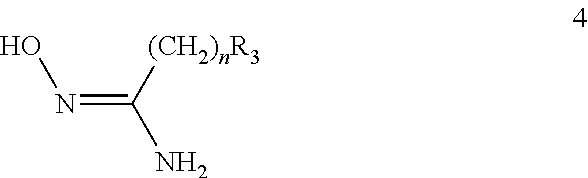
N(=C([(CH2)nR3])N)O
